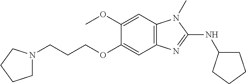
C1(OC)=CC2=C(C=C1OCCCN1CCCC1)N=C(NC1CCCC1)N2C
